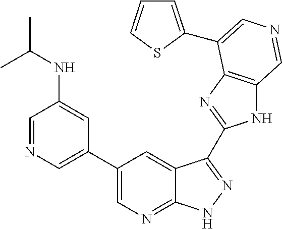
C1(C2=CN=CC(NC(C)C)=C2)=CN=C2C(=C1)C(C1=NC3=C(N1)C=NC=C3C1=CC=CS1)=NN2
